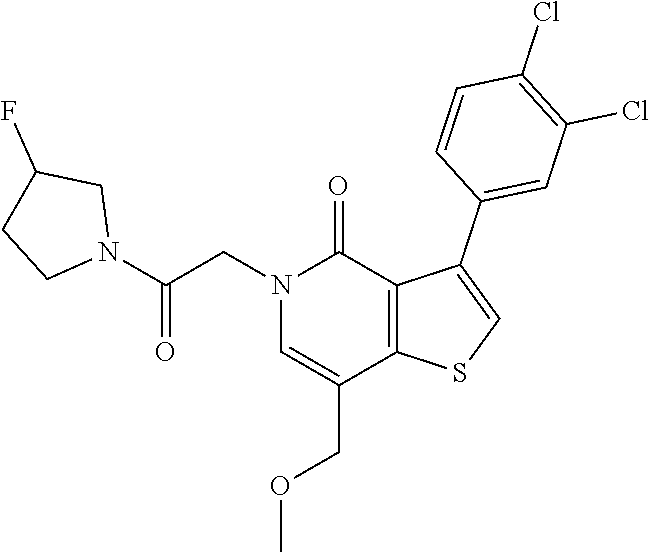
C1(Cl)=C(Cl)C=C(C2=CSC3=C2C(=O)N(CC(N2CCC(F)C2)=O)C=C3COC)C=C1
